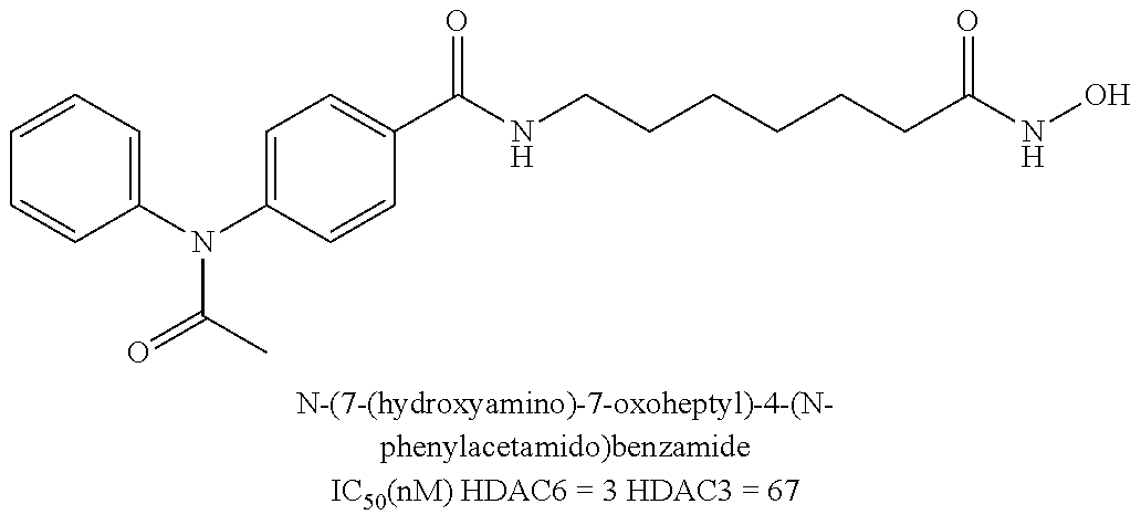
C1=CC=C(N(C2=CC=C(C(NCCCCCCC(NO)=O)=O)C=C2)C(C)=O)C=C1
